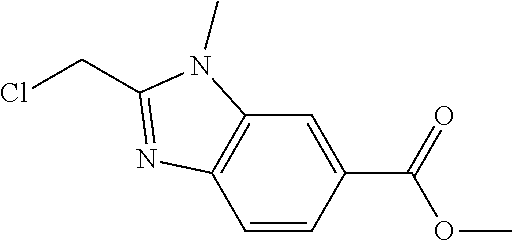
C1=CC(C(=O)OC)=CC2=C1N=C(CCl)N2C
